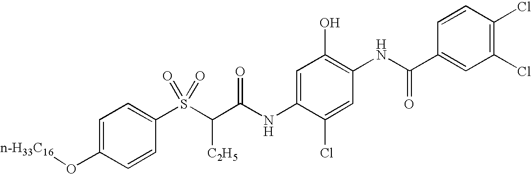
[n-H33C16]OC1=CC=C(S(C(C(NC2=CC(O)=C(NC(C3=CC(Cl)=C(Cl)C=C3)=O)C=C2Cl)=O)[C2H5])(=O)=O)C=C1
